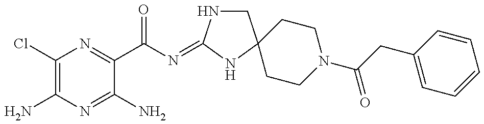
C1(Cl)=C(N)N=C(N)C(C(N=C2NCC3(N2)CCN(C(CC2=CC=CC=C2)=O)CC3)=O)=N1
